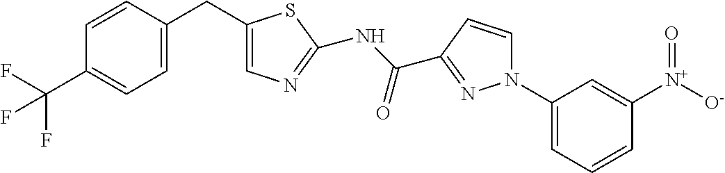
C1=CC(CC2=CN=C(NC(C3=NN(C4=CC=CC([N+]([O-])=O)=C4)C=C3)=O)S2)=CC=C1C(F)(F)F
